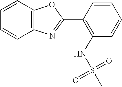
C1=CC2=C(C=C1)N=C(C1=C(NS(=O)(=O)C)C=CC=C1)O2
